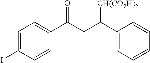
C1=CC(C(CC(C2=CC=CC=C2)[CH(CO2H)2])=O)=CC=C1I
